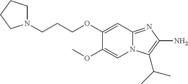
C1N(CCCOC2=CC3=NC(N)=C(C(C)C)N3C=C2OC)CCC1
